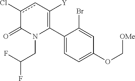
C1(C2=C([Y])cc(Cl)C(=O)N2CC(F)F)=CC=C(OC[OMe])C=C1Br
